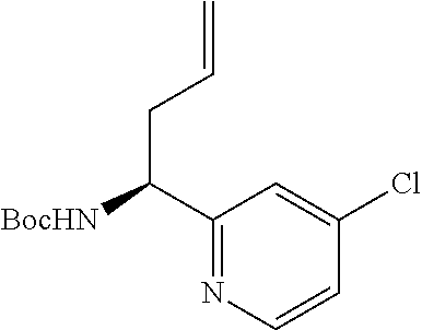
C1(C([BocHN])CC=C)=NC=CC(Cl)=C1
